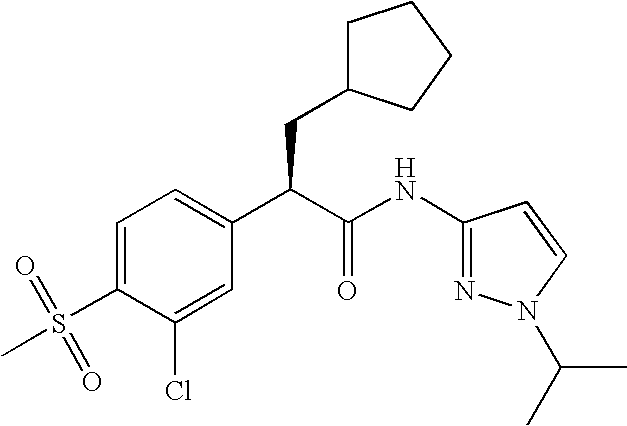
C1=C(S(=O)(C)=O)C(Cl)=CC(C(C(NC2=NN(C(C)C)C=C2)=O)CC2CCCC2)=C1
